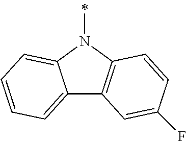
C12=CC=CC=C1N(C)C1=C2C=C(F)C=C1
